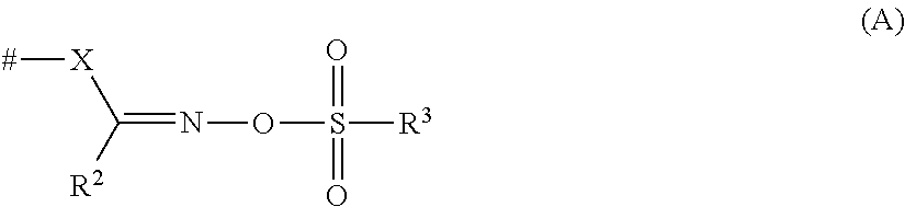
[#][X]C([R2])=NOS([R3])(=O)=O
